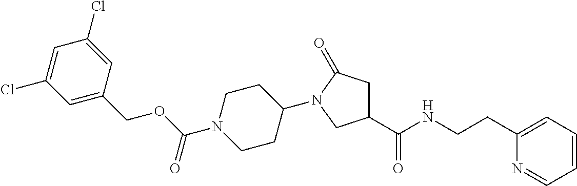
C1=C(COC(N2CCC(N3C(=O)CC(C(NCCC4=CC=CC=N4)=O)C3)CC2)=O)C=C(Cl)C=C1Cl
